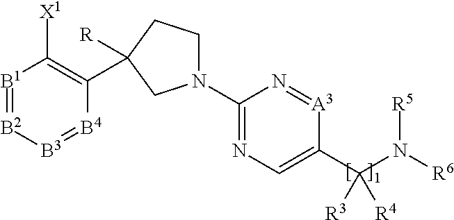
[B1]1=[B2][B3]=[B4]C(C2([R])CCN(C3=NC=C(C([R3])([R4])N([R6])[R5])[A3]=N3)C2)=C1[X1]
